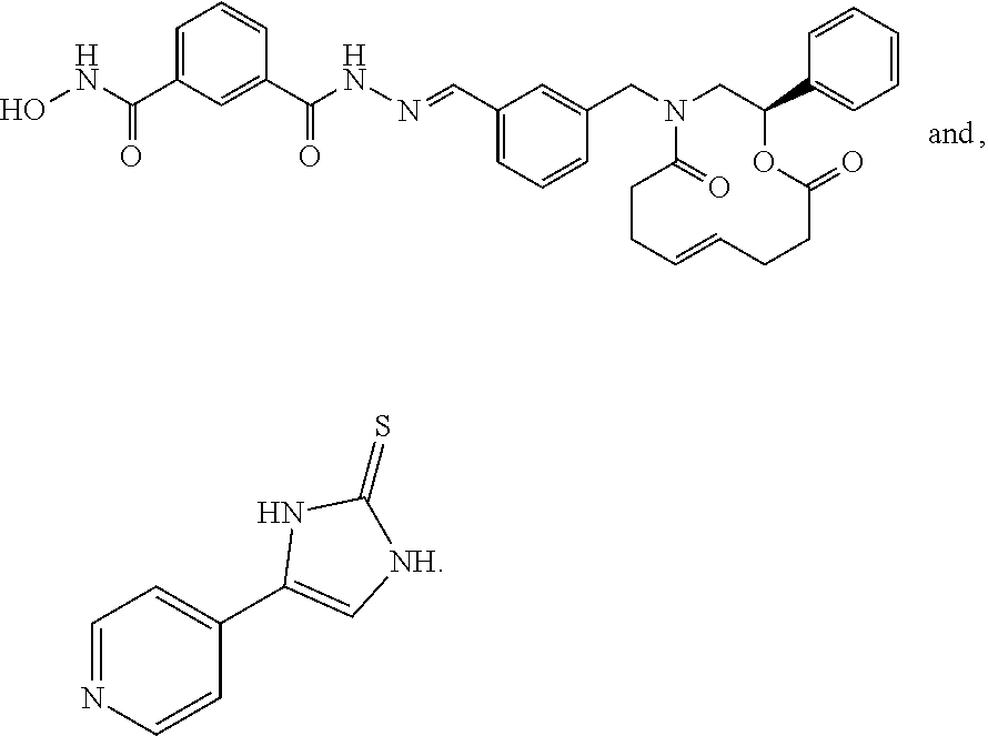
C1=C(C(NO)=O)C=C(C(NN=CC2=CC=CC(CN3CC(C4=CC=CC=C4)OC(=O)CCC=CCCC3=O)=C2)=O)C=C1.C1=NC=CC(C2=C[NH]C(=S)N2)=C1
